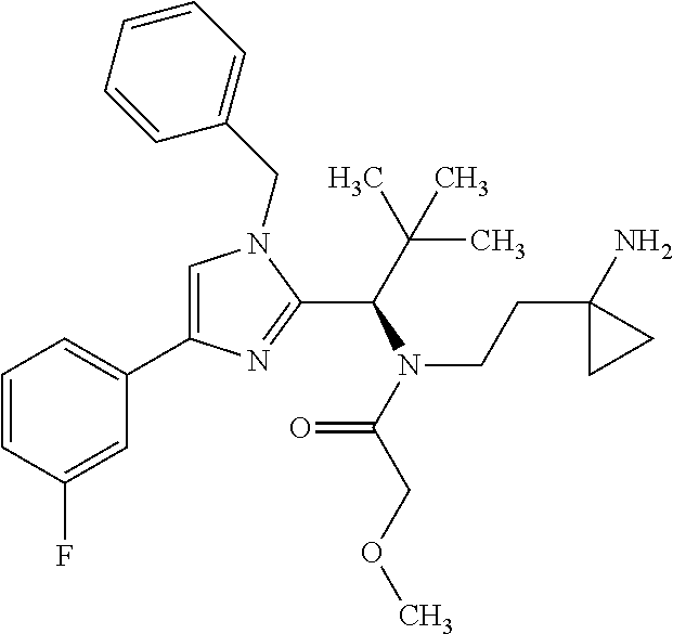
C1=C(C2=CC=CC(F)=C2)N=C(C(N(CCC2(N)CC2)C(=O)COC)C(C)(C)C)N1CC1=CC=CC=C1
